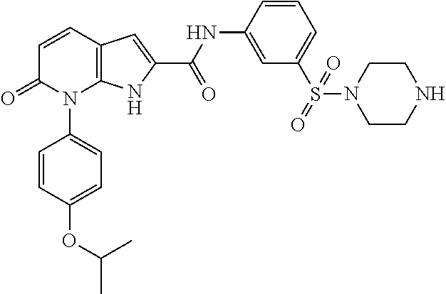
C12=C(C=CC(=O)N1C1=CC=C(OC(C)C)C=C1)C=C(C(NC1=CC(S(=O)(N3CCNCC3)=O)=CC=C1)=O)N2
